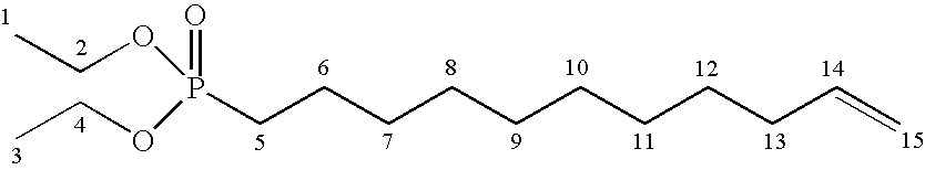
C=CCCCCCCCCCP(=O)(OCC)OCC
